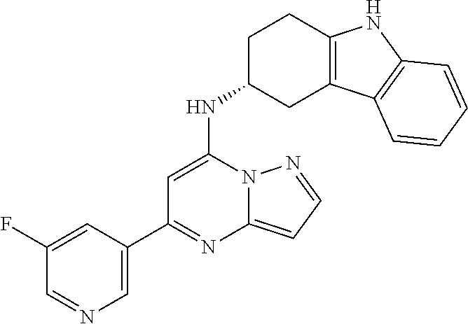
C1=C(C2=NC3=CC=NN3C(NC3CC4=C(CC3)NC3=C4C=CC=C3)=C2)C=C(F)C=N1
